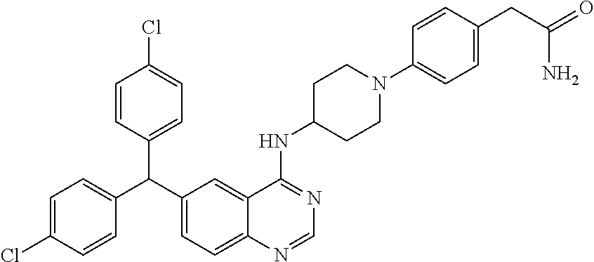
C1=CC(C(C2=CC=C3C(=C2)C(NC2CCN(C4=CC=C(CC(=O)N)C=C4)CC2)=NC=N3)C2=CC=C(Cl)C=C2)=CC=C1Cl
